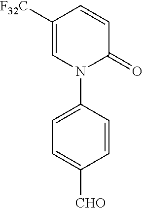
C1([F32C])=CN(C2=CC=C([CHO])C=C2)C(=O)C=C1
